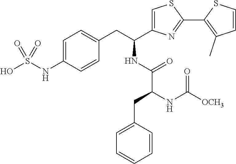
C1=C(NS(O)(=O)=O)C=CC(CC(NC(=O)C(NC([OCH3])=O)CC2=CC=CC=C2)C2=CSC(C3=C(C)C=CS3)=N2)=C1
